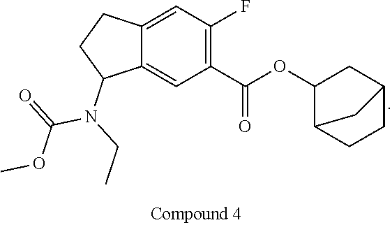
C1(C(OC2C3CCC(C2)C3)=O)=C(F)C=C2C(=C1)C(N(CC)C(=O)OC)CC2
